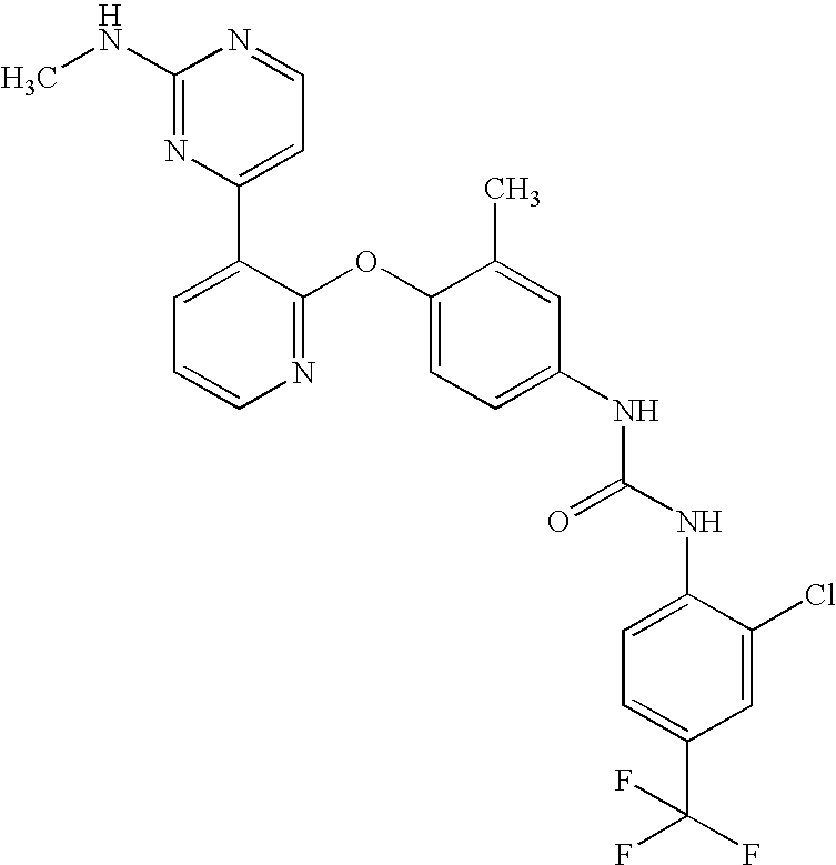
C1(NC)=NC(C2=CC=CN=C2OC2=CC=C(NC(NC3=CC=C(C(F)(F)F)C=C3Cl)=O)C=C2C)=CC=N1
